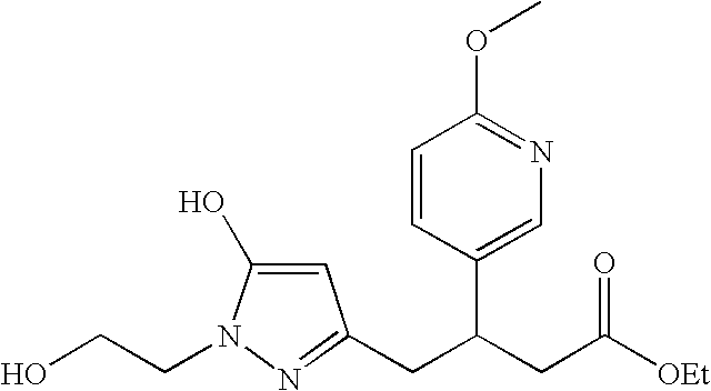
C1=C(O)N(CCO)N=C1CC(CC([OEt])=O)C1=CN=C(OC)C=C1
